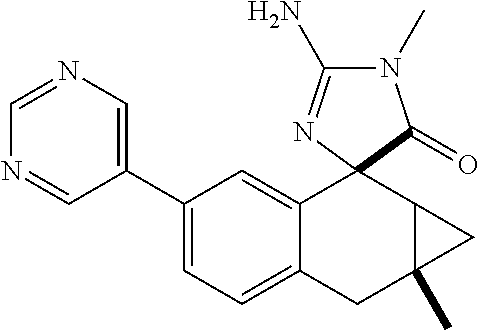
C1(C2=CN=CN=C2)=CC=C2C(=C1)C1(C3C(C)(C2)C3)N=C(N)N(C)C1=O
